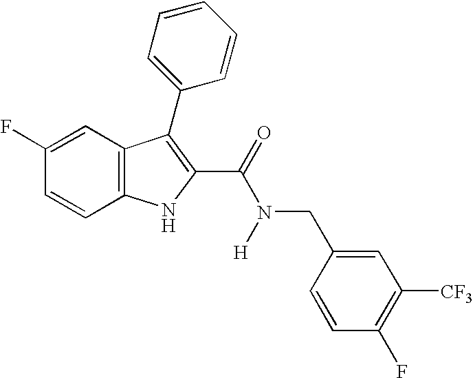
C12=C(C=CC(F)=C1)NC(C(=O)N([H])CC1=CC([CF3])=C(F)C=C1)=C2C1=CC=CC=C1
